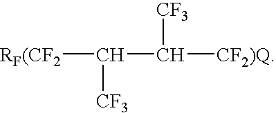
[RF(CF2]C(C([CF2)Q])[CF3])[CF3]
